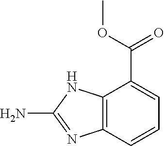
C1=C(C(OC)=O)C2=C(C=C1)N=C(N)N2
